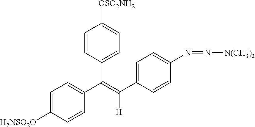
C1=CC([H2NSO2O])=CC=C1C(=C([H])C1=CC=C(N=N[N(CH3)2])C=C1)C1=CC=C([OSO2NH2])C=C1
